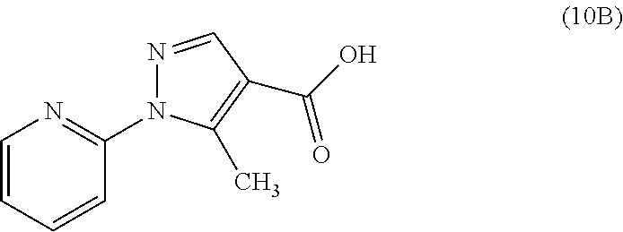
C1=CC=CC(N2N=CC(C(=O)O)=C2C)=N1
